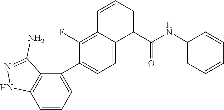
C12=C(C=CC=C1C1=CC=C3C(=C1F)C=CC=C3C(NC1=CC=CC=C1)=O)NN=C2N
